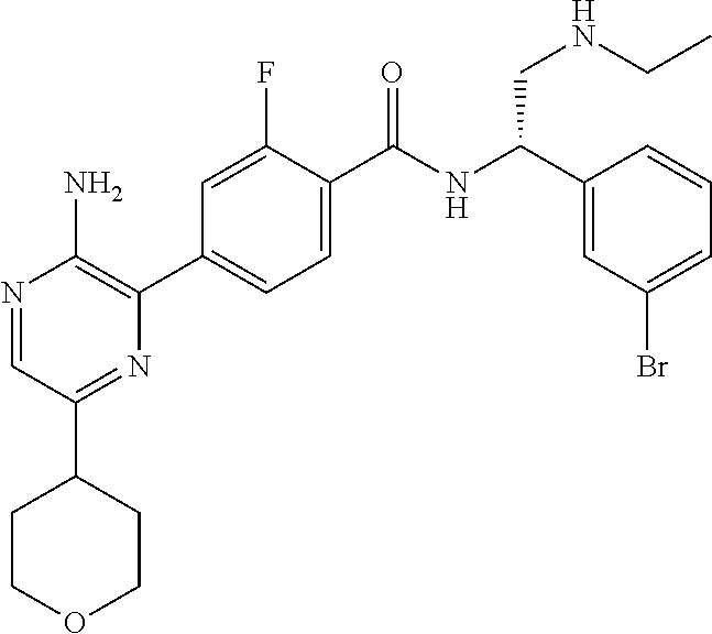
N1=CC(C2CCOCC2)=NC(C2=CC=C(C(NC(C3=CC(Br)=CC=C3)CNCC)=O)C(F)=C2)=C1N
